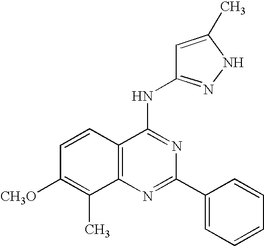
C12=C(N=C(C3=CC=CC=C3)N=C1NC1=NNC(C)=C1)C(C)=C([CH3O])C=C2
